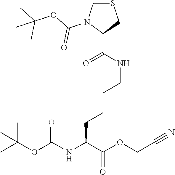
CC(OC(NC(C(OCC#N)=O)CCCCNC(C1CSCN1C(OC(C)(C)C)=O)=O)=O)(C)C
